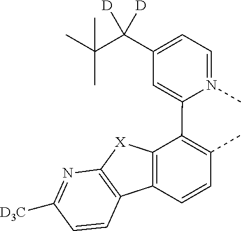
C1=N(C)C(C2=C(C)C=CC3=C2[X]C2=C3C=CC([D3C])=N2)=CC(C(C(C)(C)C)([D])[D])=C1
